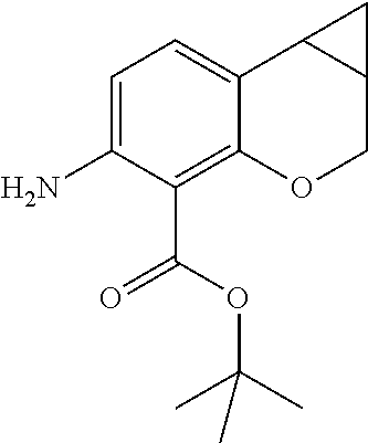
NC1=CC=C2C(=C1C(OC(C)(C)C)=O)OCC1C2C1
